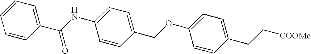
C1(CC[COOMe])=CC=C(OCC2=CC=C(NC(C3=CC=CC=C3)=O)C=C2)C=C1
